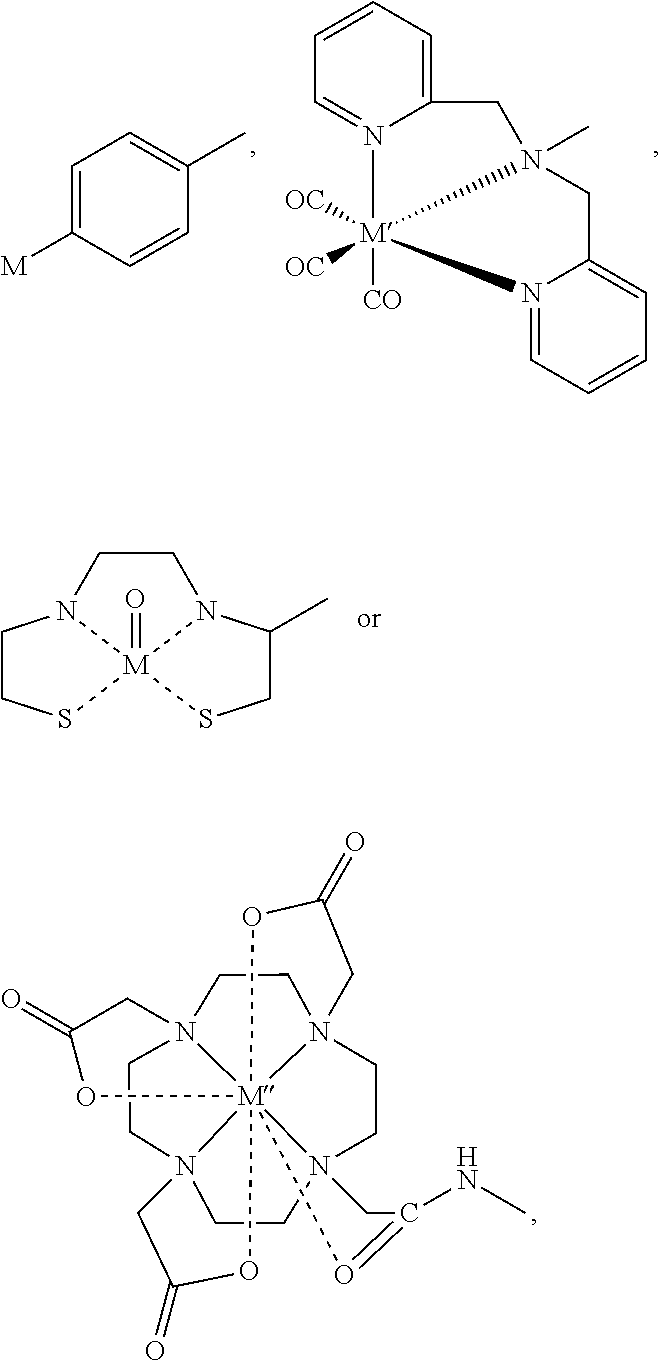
C1=C([M])C=CC(C)=C1.C12=CC=CC=N1[M]1([CO])([OC])([OC])N(C)(C2)CC2=CC=CC=N21.C1CS[M]23(=O)N1CCN2C(C)CS3.N123CCN45CCN67CCN8(CC1)[M]264(OC(=O)C7)(OC(=O)C3)(OC(=O)C5)O=C(NC)C8
